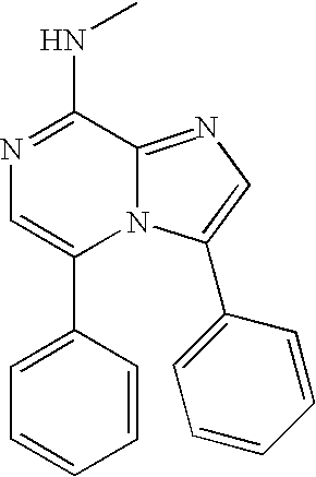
N1=C(NC)C2=NC=C(C3=CC=CC=C3)N2C(C2=CC=CC=C2)=C1
